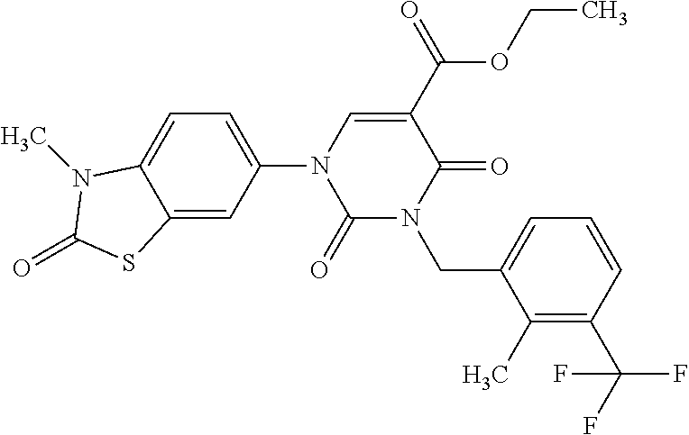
C1(=O)N(CC2=CC=CC(C(F)(F)F)=C2C)C(=O)C(C(OCC)=O)=CN1C1=CC=C2C(=C1)SC(=O)N2C
